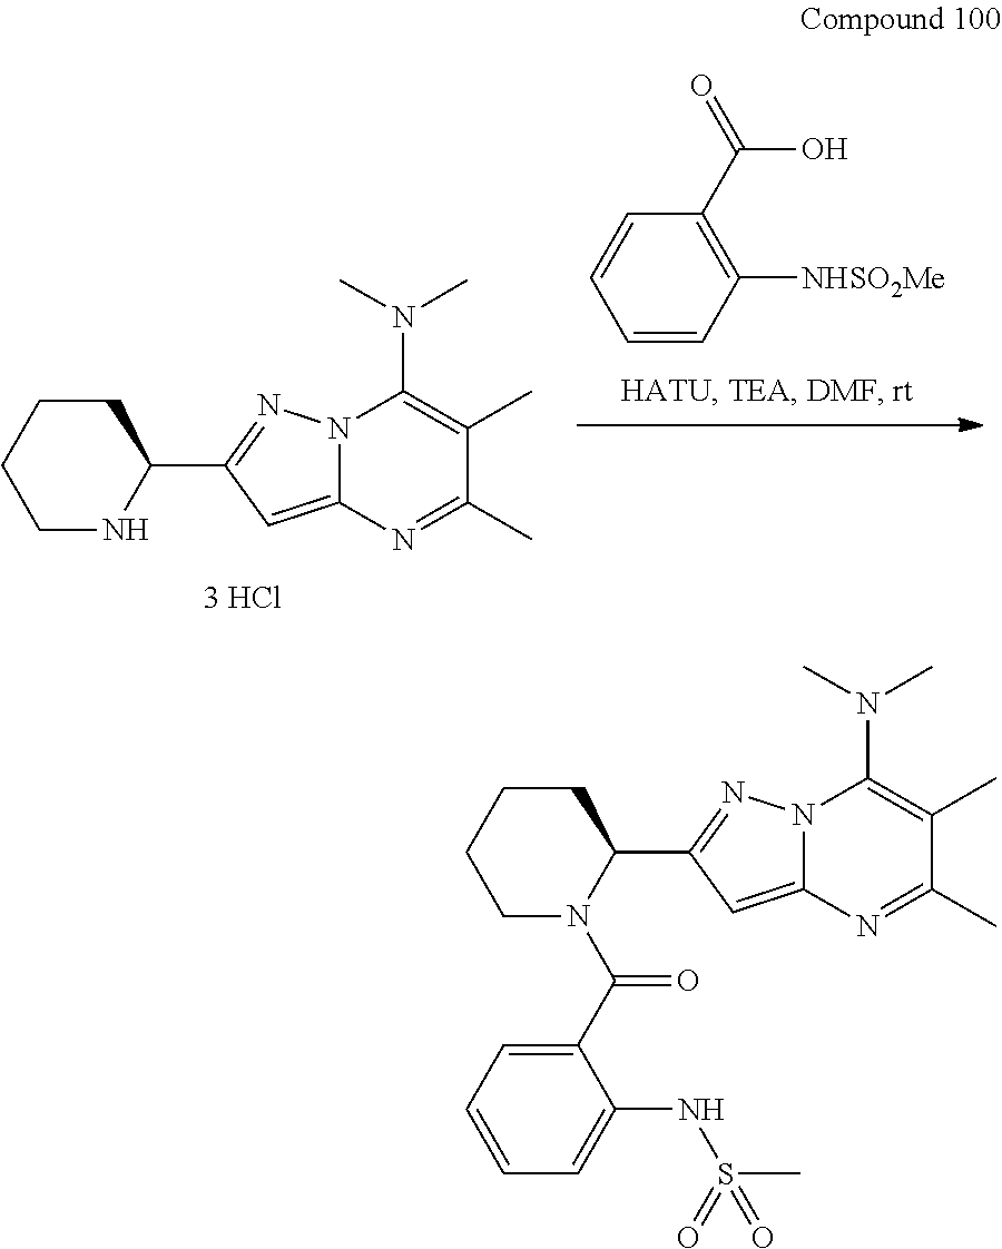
C1=CC([NHSO2Me])=C(C(=O)O)C=C1.N1C(C2=NN3C(=C2)N=C(C)C(C)=C3N(C)C)CCCC1.C1(C(N2C(C3=NN4C(=C3)N=C(C)C(C)=C4N(C)C)CCCC2)=O)=CC=CC=C1NS(C)(=O)=O
